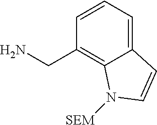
C12=CC=CC(CN)=C1N([SEM])C=C2
